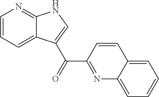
C1=CC=C2C(=N1)NC=C2C(=O)C1=NC2=CC=CC=C2C=C1
